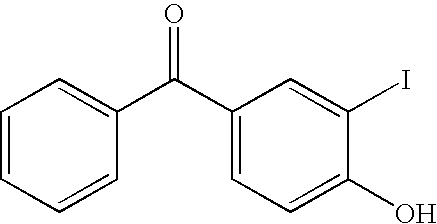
C1(C(C2=CC=CC=C2)=O)=CC=C(O)C(I)=C1
